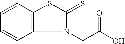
C12=C(C=CC=C1)SC(=S)N2CC(O)=O
